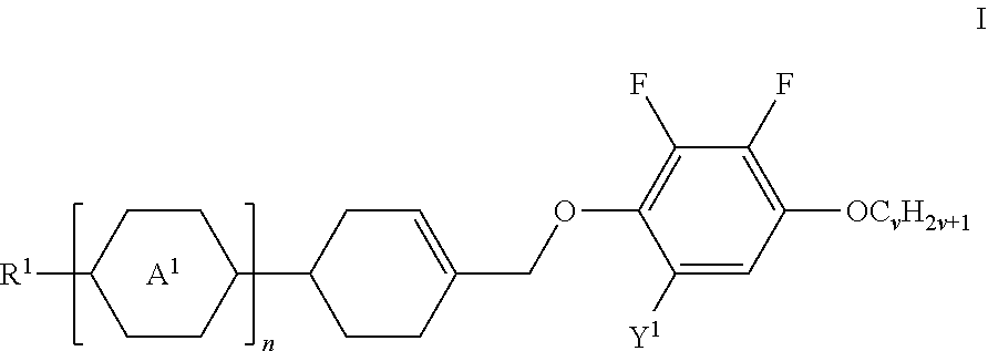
C1CC([R1])CCC1C1CCC(COC2=C(F)C(F)=C([OCvH2v+1])C=C2[Y1])=CC1.[A1]
